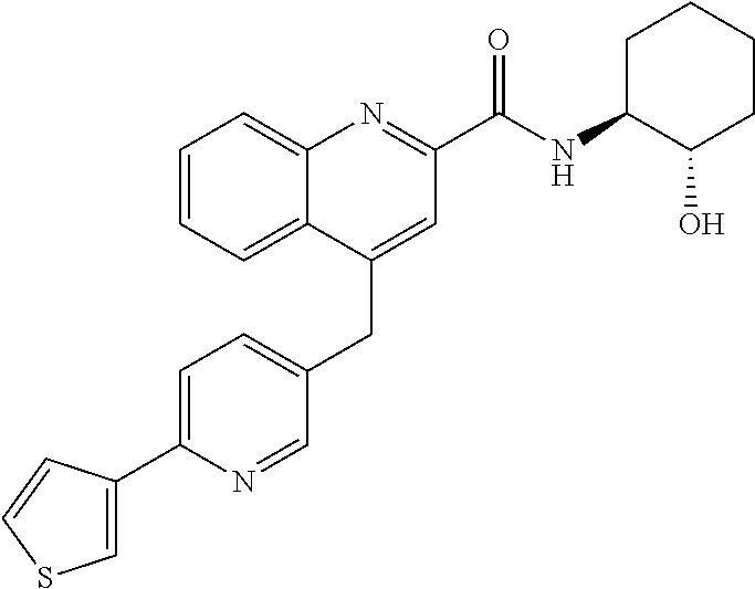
C1=C(C2=CSC=C2)N=CC(CC2=CC(C(NC3C(O)CCCC3)=O)=NC3=CC=CC=C23)=C1
